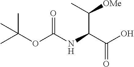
CC(OC(NC(C(O)=O)C([OMe])C)=O)(C)C
